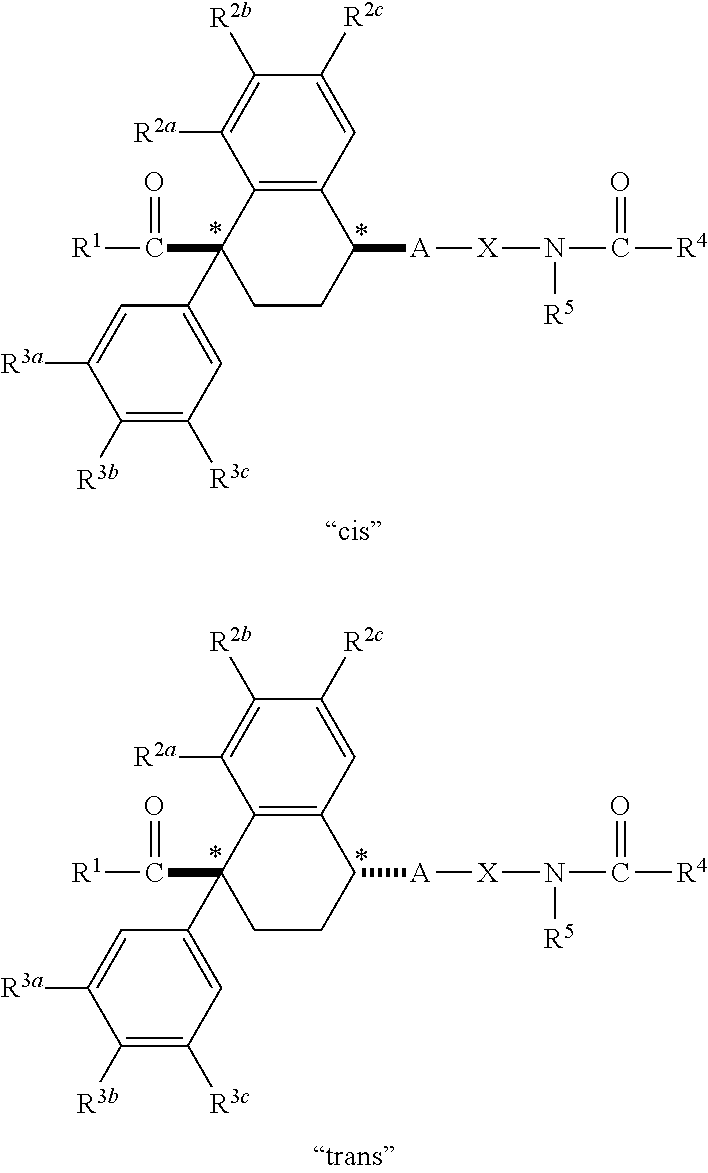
C1([R3b])=C([R3c])C=C(C2(C([R1])=O)CCC([A][X]N(C(=O)[R4])[R5])C3=C2C([R2a])=C([R2b])C([R2c])=C3)C=C1[R3a].C1([R3b])=C([R3c])C=C(C2(C([R1])=O)CCC([A][X]N(C(=O)[R4])[R5])C3=C2C([R2a])=C([R2b])C([R2c])=C3)C=C1[R3a]
